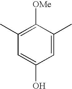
C1(C)=C([OMe])C(C)=CC(O)=C1
